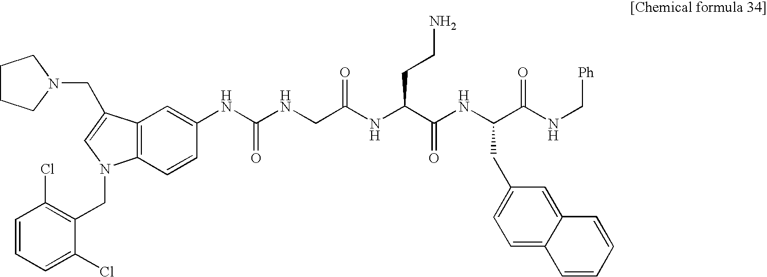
C12=C(C=CC(NC(NCC(NC(C(NC(C(NC[Ph])=O)CC3=CC=C4C(=C3)C=CC=C4)=O)CCN)=O)=O)=C1)N(CC1=C(Cl)C=CC=C1Cl)C=C2CN1CCCC1
